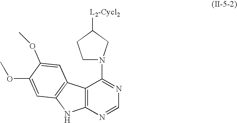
C12=C(N=CN=C1N1CCC([L2-Cycl2])C1)NC1=C2C=C(OC)C(OC)=C1
